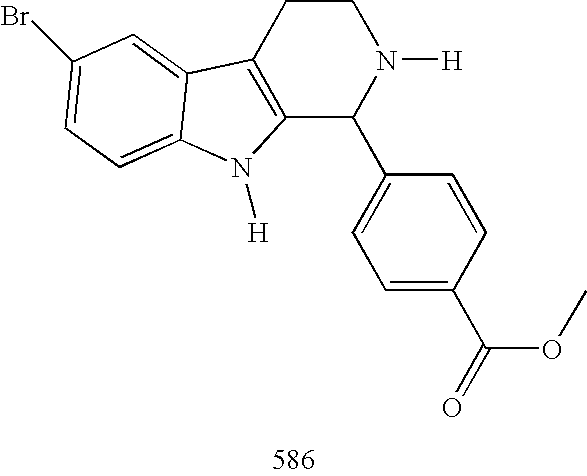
C12=C(CCN([H])C1C1=CC=C(C(=O)OC)C=C1)C1=CC(Br)=CC=C1N2[H]
